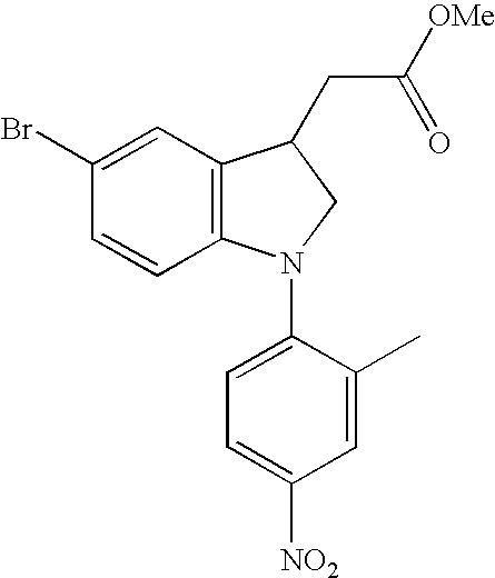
C1=CC2=C(C=C1Br)C(CC([OMe])=O)CN2C1=CC=C([NO2])C=C1C
